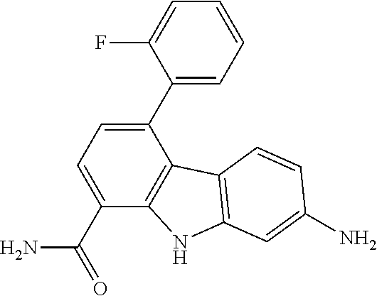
C1(C(=O)N)=CC=C(C2=CC=CC=C2F)C2=C1NC1=C2C=CC(N)=C1
